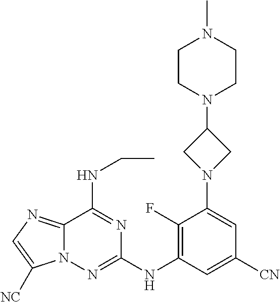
C1(F)=C(NC2=NN3C(=NC=C3[NC])C(NCC)=N2)C=C([CN])C=C1N1CC(N2CCN(C)CC2)C1
